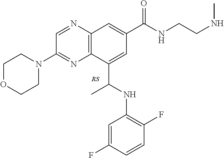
C1(C(NC2=C(F)C=CC(F)=C2)C)=CC(C(NCCNC)=O)=CC2=C1N=C(N1CCOCC1)C=N2.[RS]
